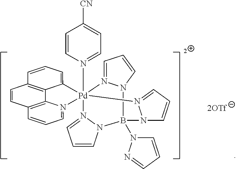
C12=C3N(=CC=C1)[Pd]14(N5=CC=C([CN])C=C5)(C5=CC=CC(=C35)C=C2)N2=CC=CN2B(N2C=CC=N2)(N2C=CC=N12)N1C=CC=N41
